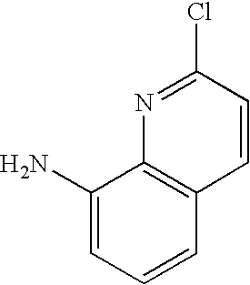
C1(N)=CC=CC2=C1N=C(Cl)C=C2
